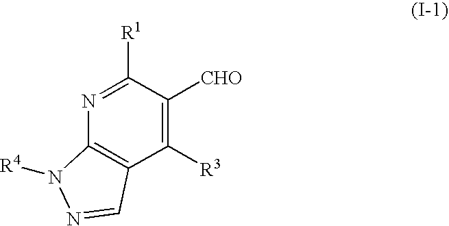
N1=C([R1])C([CHO])=C([R3])C2=C1N([R4])N=C2
